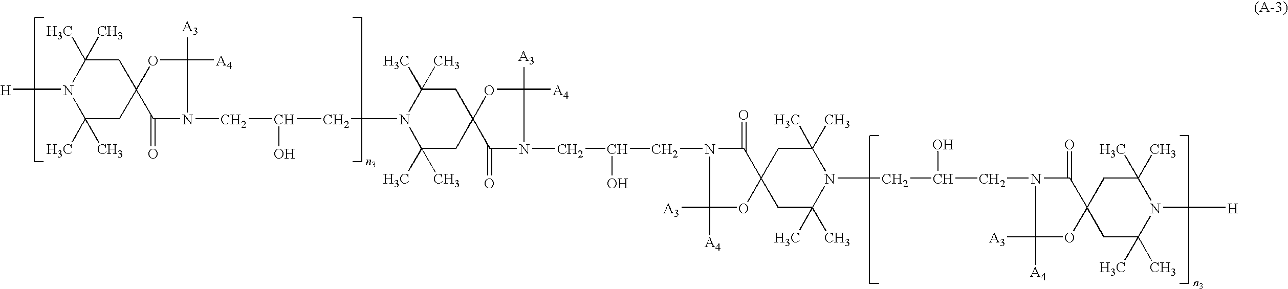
[H]N1C(C)(C)CC2(CC1(C)C)OC([A3])([A4])N(CC(CN1C(C)(C)CC3(CC1(C)C)OC([A4])([A3])N(CC(CN1C(=O)C4(OC1([A3])[A4])CC(C)(C)N(CC(CN1C(=O)C5(OC1([A3])[A4])CC(C)(C)N([H])C(C)(C)C5)O)C(C)(C)C4)O)C3=O)O)C2=O
